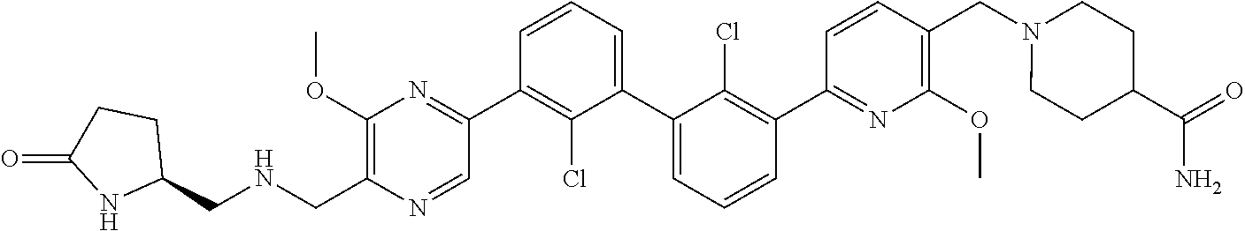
C1(OC)=C(CNCC2CCC(=O)N2)N=CC(C2=C(Cl)C(C3=CC=CC(C4=NC(OC)=C(CN5CCC(C(=O)N)CC5)C=C4)=C3Cl)=CC=C2)=N1
